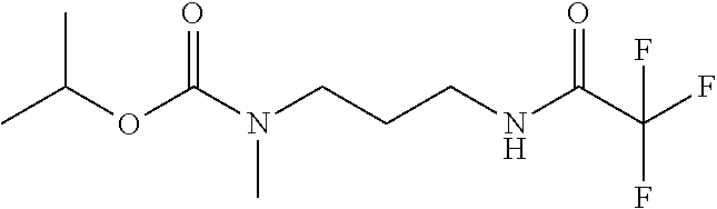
N(CCCNC(C(F)(F)F)=O)(C)C(OC(C)C)=O
